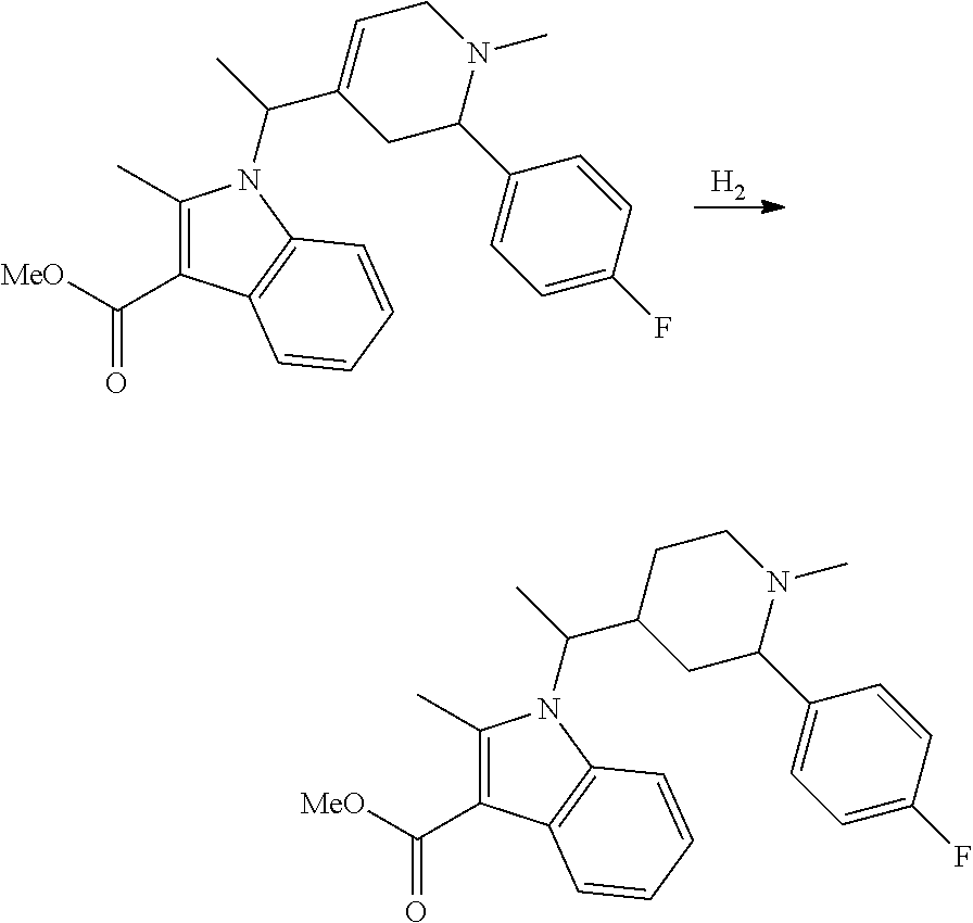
C1(C)=C(C([MeO])=O)C2=C(N1C(C)C1CC(C3=CC=C(F)C=C3)N(C)CC1)C=CC=C2.C1(C)=C(C([MeO])=O)C2=C(N1C(C)C1=CCN(C)C(C3=CC=C(F)C=C3)C1)C=CC=C2.[H2]
